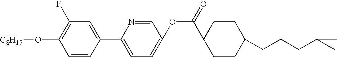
[C8H17]OC1=C(F)C=C(C2=CC=C(OC(C3CCC(CCCC(C)C)CC3)=O)C=N2)C=C1
